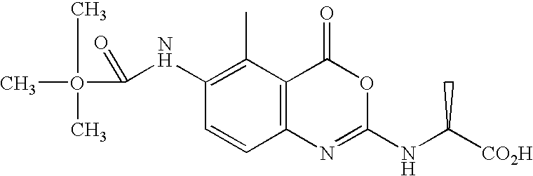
C12=C(C(C)=C(NC(=O)O(C)(C)C)C=C1)C(=O)OC(NC([CO2H])C)=N2
